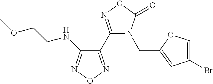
C1(NCCOC)=NON=C1C1=NOC(=O)N1CC1=CC(Br)=CO1
